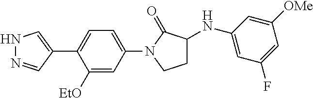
N1N=CC(C2=CC=C(N3CCC(NC4=CC(F)=CC([OMe])=C4)C3=O)C=C2[EtO])=C1
